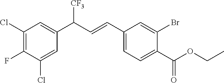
ClC1=C(F)C(Cl)=CC(C(C=CC2=CC=C(C(OCC)=O)C(Br)=C2)[CF3])=C1
